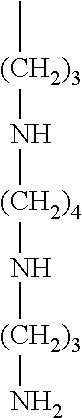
C[(CH2)3]N[(CH2)4]N[(CH2)3]N
